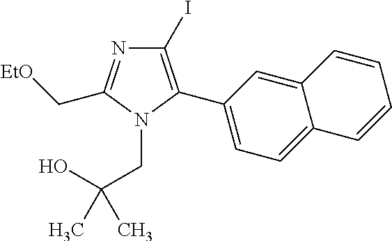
C1(I)=C(C2=CC=C3C(=C2)C=CC=C3)N(CC(O)(C)C)C(C[EtO])=N1
